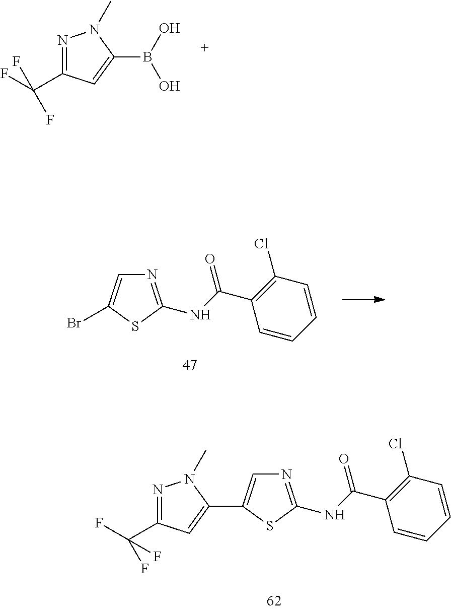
N1=C(C(F)(F)F)C=C(B(O)O)N1C.N1=C(NC(C2=C(Cl)C=CC=C2)=O)SC(Br)=C1.N1=C(NC(C2=C(Cl)C=CC=C2)=O)SC(C2=CC(C(F)(F)F)=NN2C)=C1
